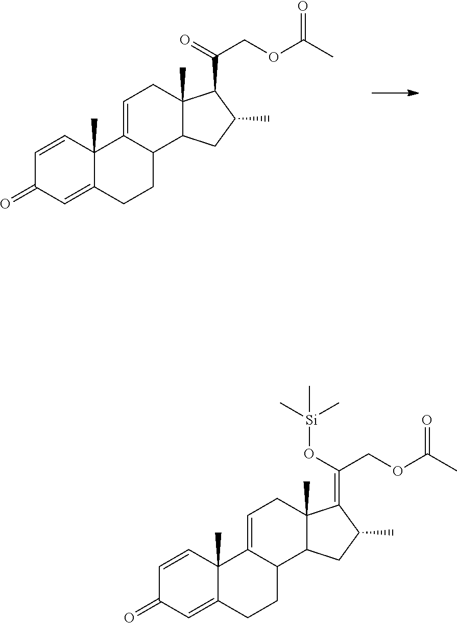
C1=CC2(C)C(=CC1=O)CCC1C2=CCC2(C)C1CC(C)C2C(=O)COC(C)=O.C1=CC2(C)C(=CC1=O)CCC1C2=CCC2(C)C1CC(C)C2=C(O[Si](C)(C)C)COC(C)=O
